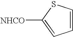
C1=CSC([NHCO])=C1
